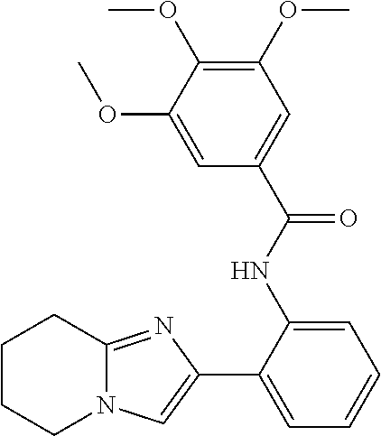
C1(NC(C2=CC(OC)=C(OC)C(OC)=C2)=O)=CC=CC=C1C1=CN2C(=N1)CCCC2
